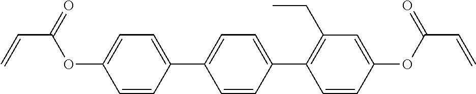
C1=CC(C2=CC=C(C3=C(CC)C=C(OC(C=C)=O)C=C3)C=C2)=CC=C1OC(C=C)=O
